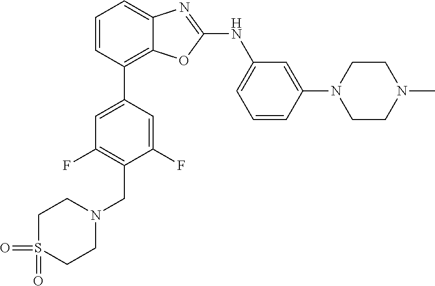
C1=CC(C2=CC(F)=C(CN3CCS(=O)(=O)CC3)C(F)=C2)=C2C(=C1)N=C(NC1=CC=CC(N3CCN(C)CC3)=C1)O2
